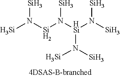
N([Si])([Si]N([HSi](N([Si])[Si])N([Si])[Si])[Si])[Si]
